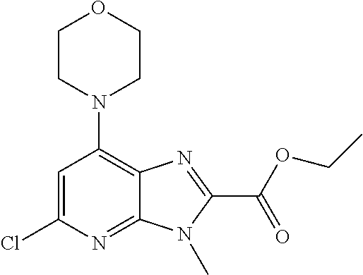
C1=C(Cl)N=C2C(=C1N1CCOCC1)N=C(C(OCC)=O)N2C
